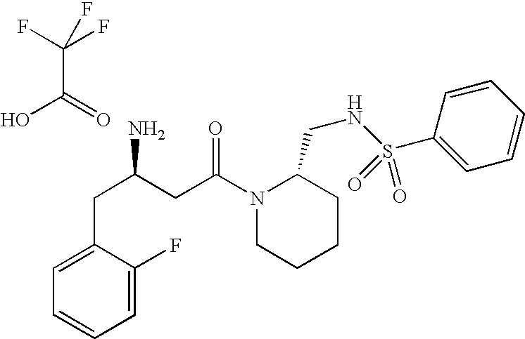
C1=C(F)C(CC(CC(N2CCCCC2CNS(C2=CC=CC=C2)(=O)=O)=O)N)=CC=C1.OC(C(F)(F)F)=O
